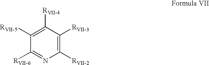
C1([RVII-4])=C([RVII-5])C([RVII-6])=NC([RVII-2])=C1[RVII-3]
